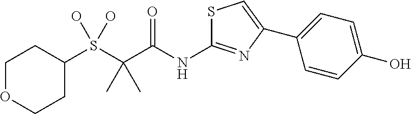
S(C(C(NC1=NC(C2=CC=C(O)C=C2)=CS1)=O)(C)C)(O)(O)C1CCOCC1
